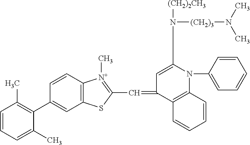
C1=CC=C(C)C(C2=CC3=C(C=C2)[N+](C)=C(C=C2C=C(N([(CH2)2CH3])[(CH2)3]N(C)C)N(C4=CC=CC=C4)C4=C2C=CC=C4)S3)=C1C
